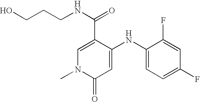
C1(C(=O)NCCCO)=CN(C)C(=O)C=C1NC1=CC=C(F)C=C1F
